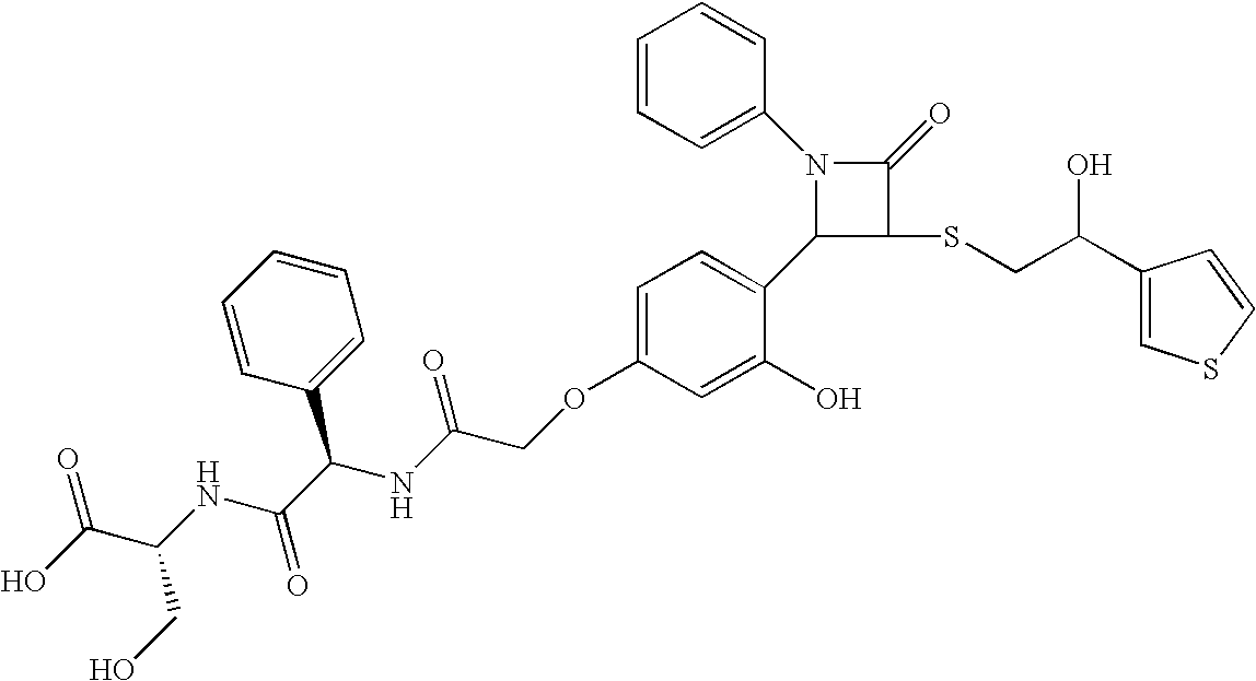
N1(C2=CC=CC=C2)C(C2=CC=C(OCC(NC(C(NC(C(O)=O)CO)=O)C3=CC=CC=C3)=O)C=C2O)C(SCC(C2=CSC=C2)O)C1=O
